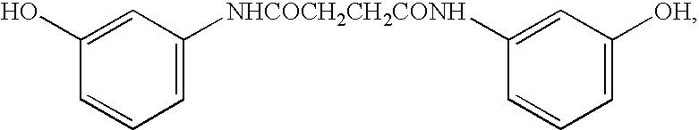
C1(O)=CC([NHCOCH2CH2CONH]C2=CC([OH])=CC=C2)=CC=C1
